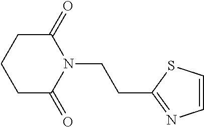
C1CC(=O)N(CCC2=NC=CS2)C(=O)C1
